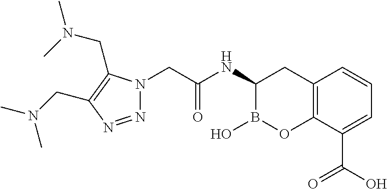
C12=C(C(C(O)=O)=CC=C1)OB(O)C(NC(CN1N=NC(CN(C)C)=C1CN(C)C)=O)C2
